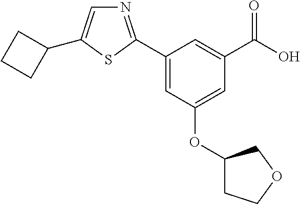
N1=C(C2=CC(OC3CCOC3)=CC(C(O)=O)=C2)SC(C2CCC2)=C1
